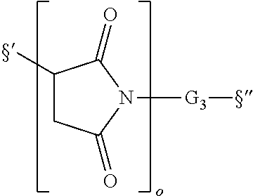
C1(C)CC(=O)N([G3]C)C1=O
